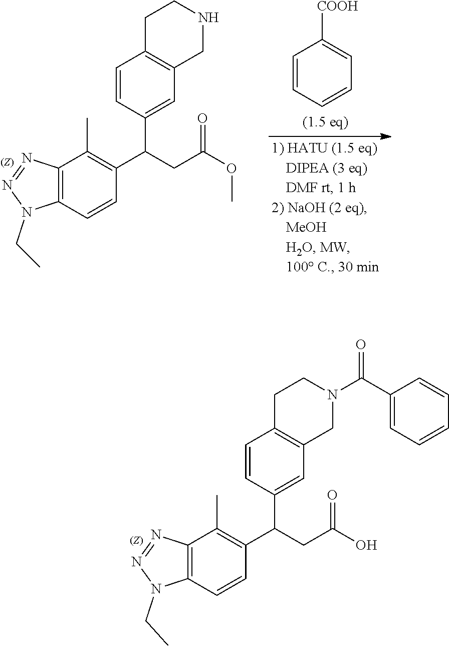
N1(CC)N=NC2=C1C=CC(C(C1=CC3=C(C=C1)CCN(C(C1=CC=CC=C1)=O)C3)CC(=O)O)=C2C.C1=CC([COOH])=CC=C1.N1(CC)N=NC2=C1C=CC(C(C1=CC3=C(C=C1)CCNC3)CC(=O)OC)=C2C
